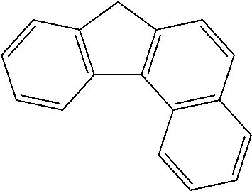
C12=C(CC3=C1C1=C(C=C3)C=CC=C1)C=CC=C2
